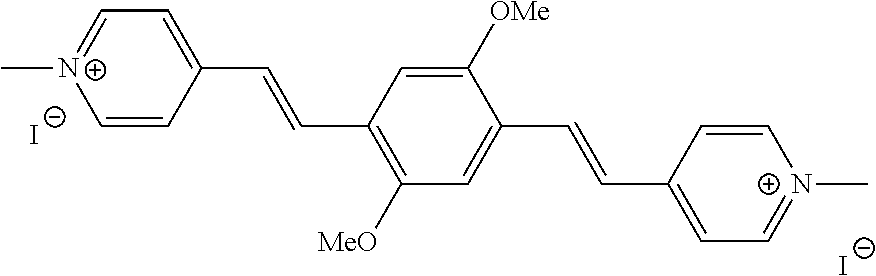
C1=CC(C=CC2=C([MeO])C=C(C=CC3=CC=[N+](C)C=C3)C([OMe])=C2)=CC=[N+]1C.[I-].[I-]
